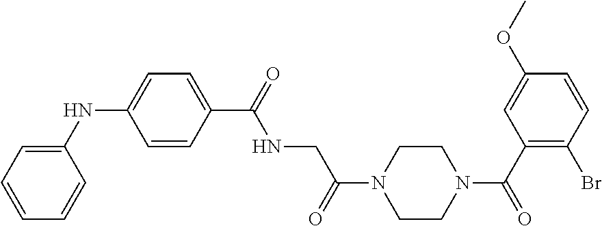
C1(NC2=CC=C(C(=O)NCC(N3CCN(C(C4=C(Br)C=CC(OC)=C4)=O)CC3)=O)C=C2)=CC=CC=C1
